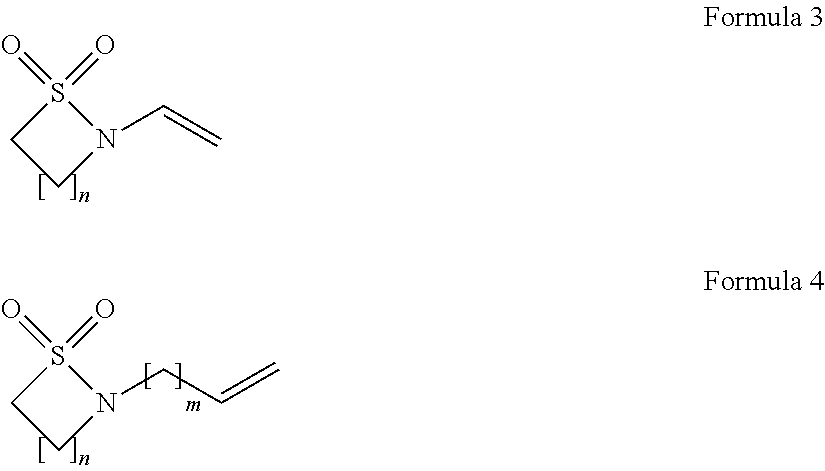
S1(=O)(=O)CCN1C=C.S1(=O)(=O)CCN1CC=C
